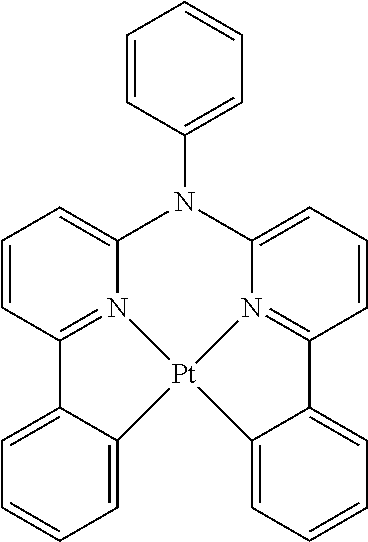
C1=CC(N2C3=CC=CC4=N3[Pt]3(N5=C(C=CC=C25)C2=CC=CC=C23)C2=CC=CC=C42)=CC=C1
